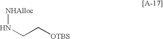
N(CC[OTBS])[NHAlloc]
